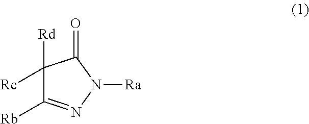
C1([Rd])([Rc])C([Rb])=NN([Ra])C1=O
